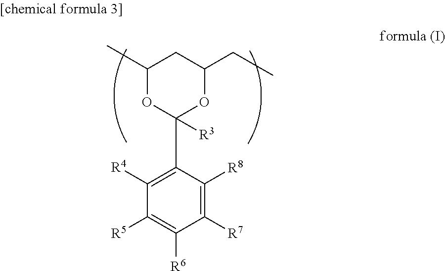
C1([R7])=C([R8])C(C2([R3])OC(CC)CC(C)O2)=C([R4])C([R5])=C1[R6]
